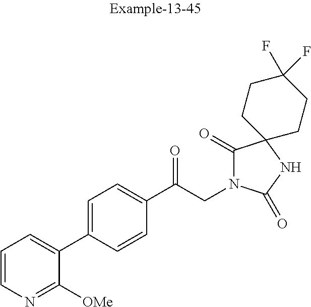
C1=CN=C([OMe])C(C2=CC=C(C(CN3C(=O)C4(NC3=O)CCC(F)(F)CC4)=O)C=C2)=C1
